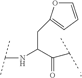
C(C(C(=O)C(C)C)NC(C)C)C1=CC=CO1
